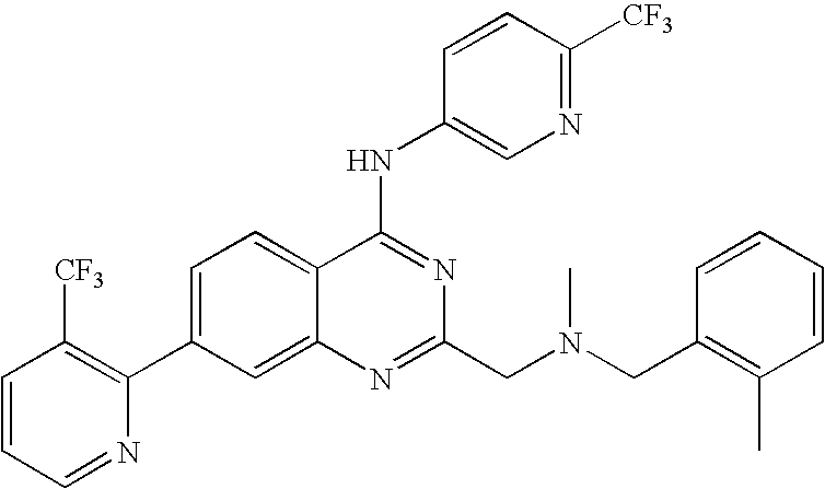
C1=CC=NC(C2=CC=C3C(=C2)N=C(CN(CC2=C(C)C=CC=C2)C)N=C3NC2=CN=C([CF3])C=C2)=C1[CF3]
